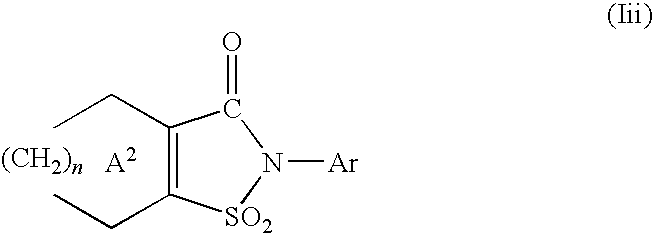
CCC1=C(CC)[SO2]N([Ar])C1=O
